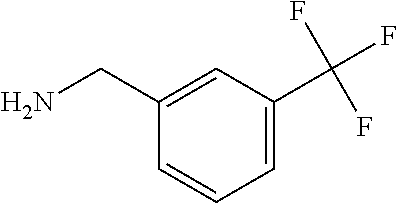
C1=C(C(F)(F)F)C=C(CN)C=C1
